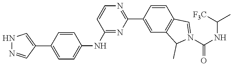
N1=C(C2=CC3=C(C=C2)C=N(C(NC(C)[F3C])=O)C3C)N=C(NC2=CC=C(C3=CNN=C3)C=C2)C=C1
